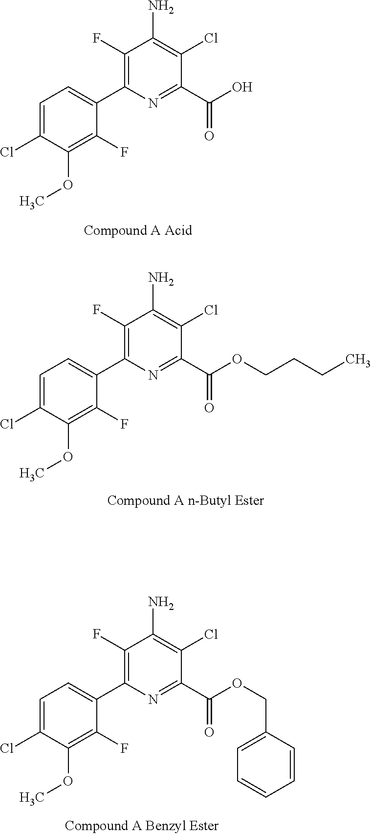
C1(OC)=C(F)C(C2=C(F)C(N)=C(Cl)C(C(=O)OCC3=CC=CC=C3)=N2)=CC=C1Cl.C1(OC)=C(F)C(C2=C(F)C(N)=C(Cl)C(C(=O)OCCCC)=N2)=CC=C1Cl.C1(OC)=C(F)C(C2=C(F)C(N)=C(Cl)C(C(=O)O)=N2)=CC=C1Cl
